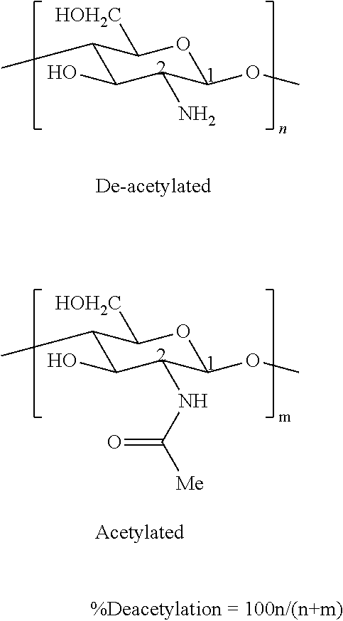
OC1C(N)C(OC)OC([HOH2C])C1CC.OC1C(NC([Me])=O)C(OC)OC([HOH2C])C1CC
